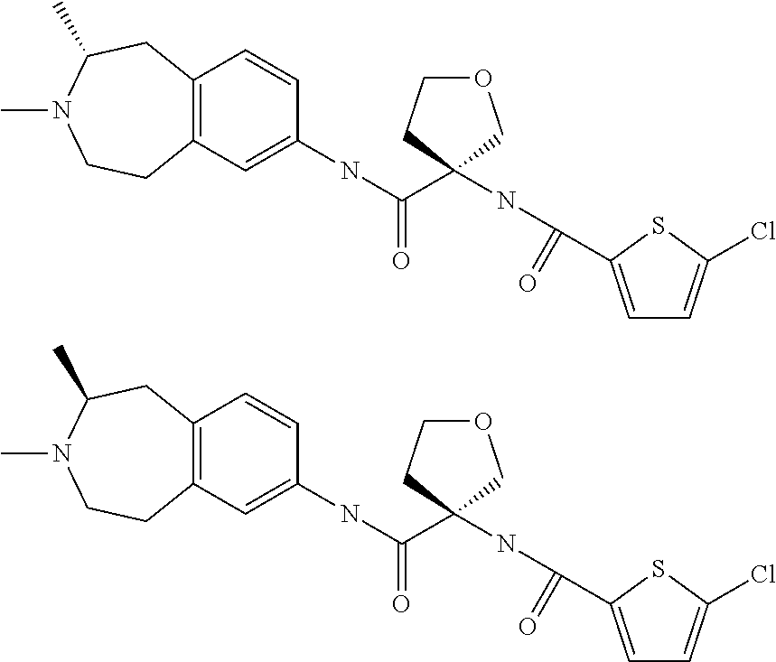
C12=C(CC(C)N(C)CC1)C=CC(NC(=O)C1(NC(=O)C3=CC=C(Cl)S3)COCC1)=C2.C12=C(CC(C)N(C)CC1)C=CC(NC(=O)C1(NC(=O)C3=CC=C(Cl)S3)COCC1)=C2
